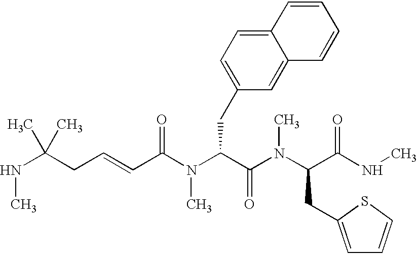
N(C(CC=CC(N(C(C(N(C(C(NC)=O)CC1=CC=CS1)C)=O)CC1=CC=C2C(=C1)C=CC=C2)C)=O)(C)C)C
